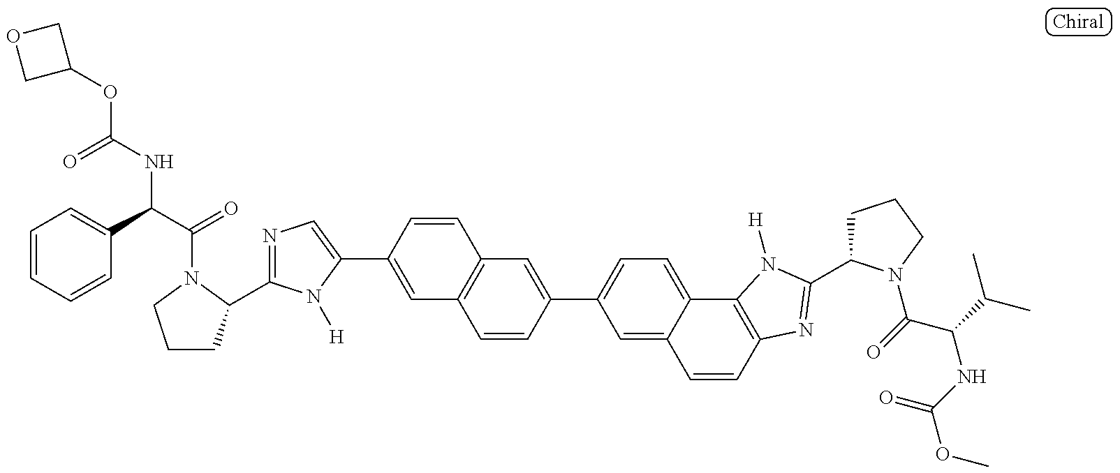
C1CC(C2=NC=C(C3=CC4=C(C=C3)C=C(C3=CC=C5C(=C3)C=CC3=C5N([H])C(C5CCCN5C(=O)C(NC(=O)OC)C(C)C)=N3)C=C4)N2[H])N(C(=O)C(NC(OC2COC2)=O)C2=CC=CC=C2)C1
